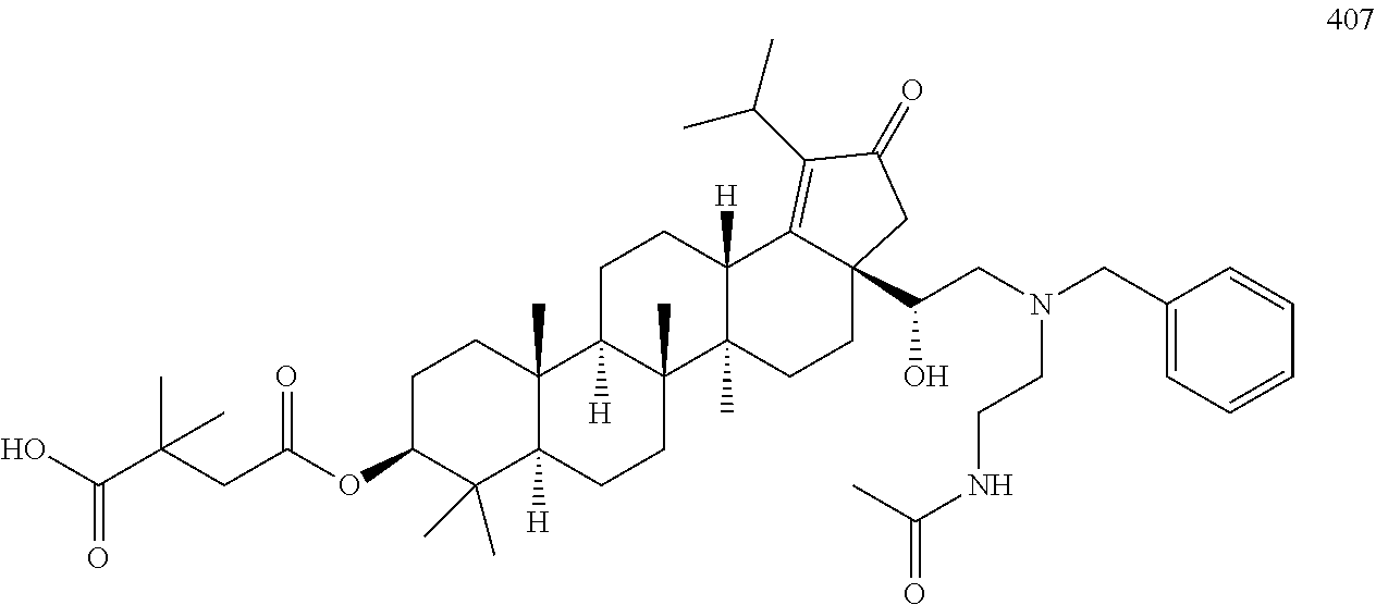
OC(C(CC(OC1CCC2(C)C([H])(C1(C)C)CCC1(C)C2([H])CCC2([H])C1(C)CCC1(C(CN(CC3=CC=CC=C3)CCNC(=O)C)O)C2=C(C(C)C)C(=O)C1)=O)(C)C)=O
